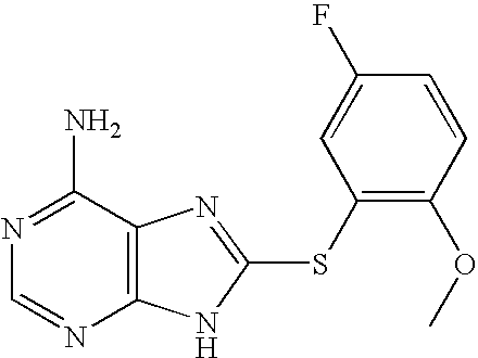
N1=C(N)C2=C(N=C1)NC(SC1=C(OC)C=CC(F)=C1)=N2
